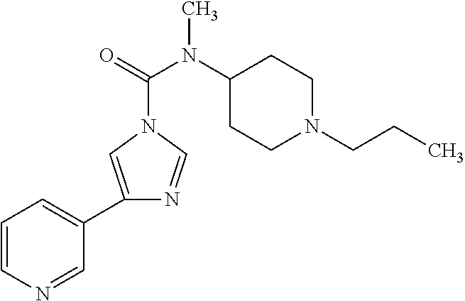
C1=CN=CC(C2=CN(C(=O)N(C3CCN(CCC)CC3)C)C=N2)=C1
